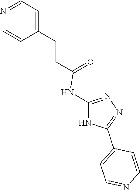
C1=C(CCC(=O)NC2=NN=C(C3=CC=NC=C3)N2)C=CN=C1
